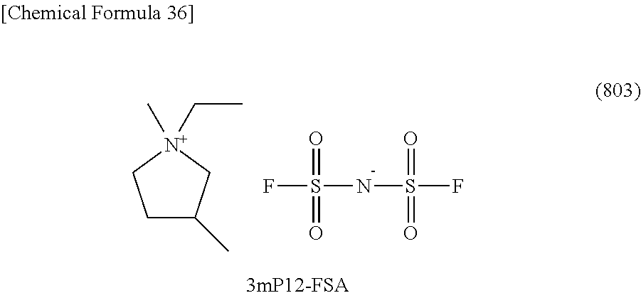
C1C(C)C[N+](C)(CC)C1.FS(NS(F)(=O)=O)(=O)=O
